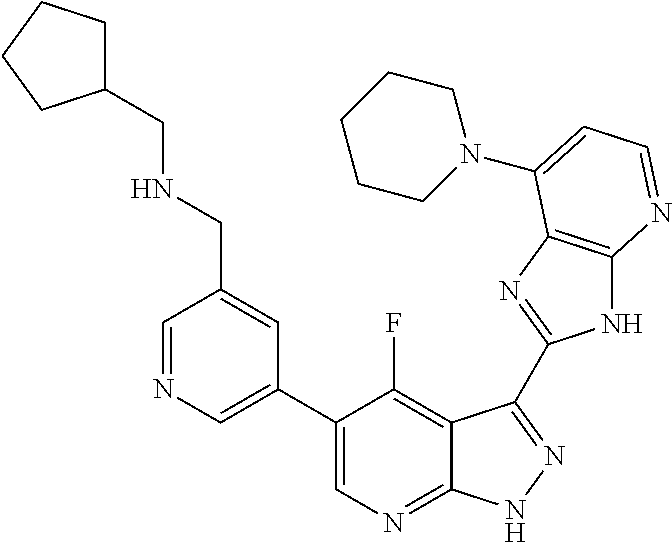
C1=NC=C(C2=CN=C3C(=C2F)C(C2=NC4=C(N2)N=CC=C4N2CCCCC2)=NN3)C=C1CNCC1CCCC1
